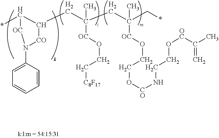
*C1C(CC(CC(C*)([OC]OCCO[CO]NCCO[OC]C(C)=C)C)([OC]OCC[C8F17])C)[CO]N(C2=CC=CC=C2)[OC]1
